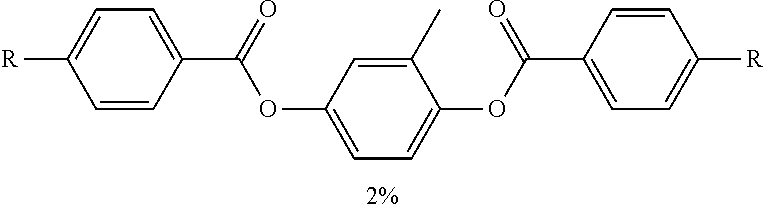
C1=CC(C(OC2=CC=C(OC(C3=CC=C([R])C=C3)=O)C(C)=C2)=O)=CC=C1[R]
